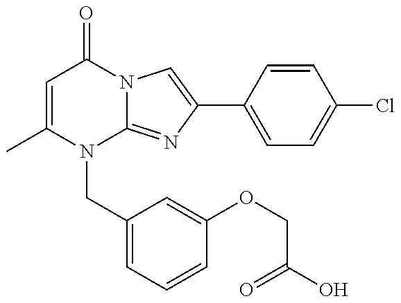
C1=C(C)N(CC2=CC=CC(OCC(O)=O)=C2)C2=NC(C3=CC=C(Cl)C=C3)=CN2C1=O
